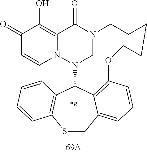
C1(=O)C=CN2C(=C1O)C(=O)N1CN2C2C3=C(SCC4=CC=CC(=C24)OCCCCC1)C=CC=C3.[*R]
